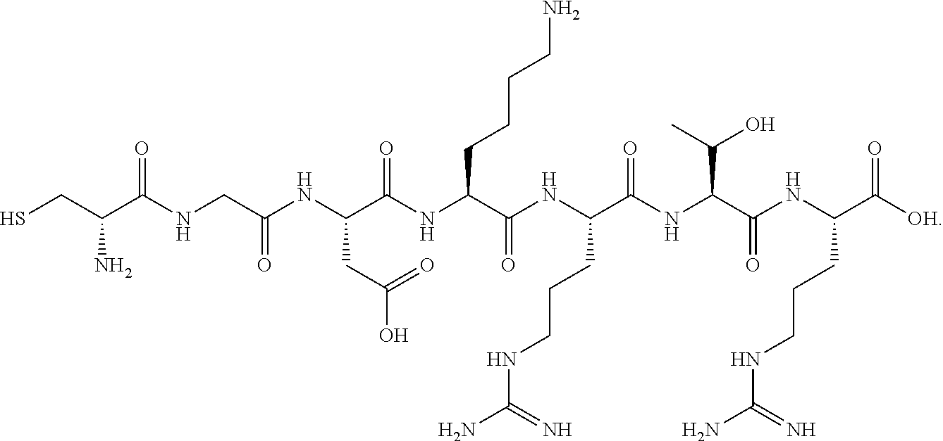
SCC(C(NCC(NC(C(NC(C(NC(C(NC(C(NC(C([OH])=O)CCCNC(N)=N)=O)C(C)O)=O)CCCNC(N)=N)=O)CCCCN)=O)CC(O)=O)=O)=O)N
